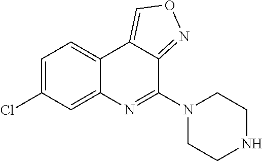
C12=CC(Cl)=CC=C1C1=CON=C1C(N1CCNCC1)=N2
